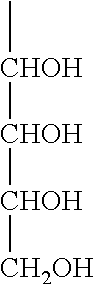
[CHOH]([CHOH][CHOH][CH2OH])C
